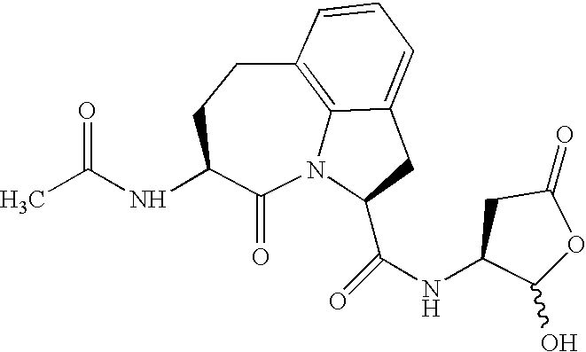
N12C3=C(CCC(NC(C)=O)C1=O)C=CC=C3CC2C(NC1C(O)OC(=O)C1)=O
